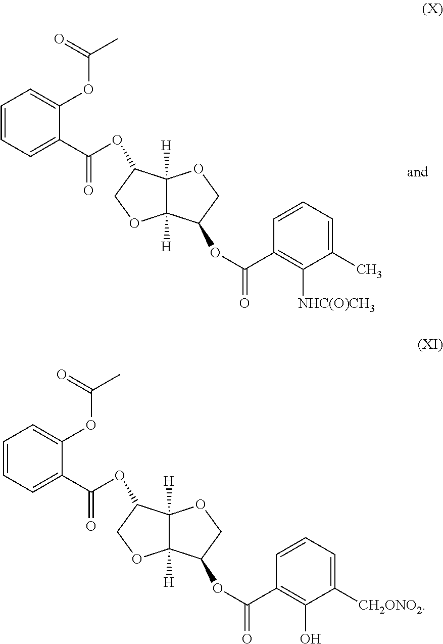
C12([H])C([H])(C(OC(=O)C3=CC=CC=C3OC(=O)C)CO1)OCC2OC(C1=C(O)C([CH2ONO2])=CC=C1)=O.C12([H])C([H])(C(OC(=O)C3=CC=CC=C3OC(=O)C)CO1)OCC2OC(C1=C([NHC(O)CH3])C(C)=CC=C1)=O
